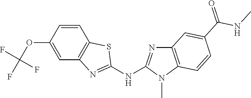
O(C1=CC2=C(C=C1)SC(NC1=NC3=C(N1C)C=CC(C(NC)=O)=C3)=N2)C(F)(F)F
